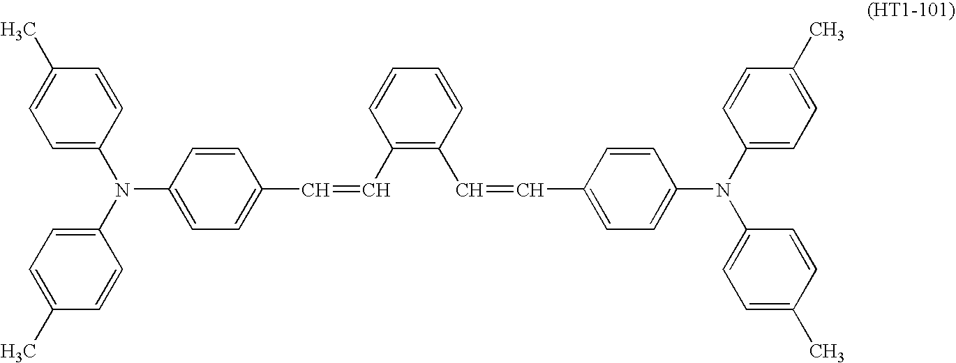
C1=C(N(C2=CC=C(C)C=C2)C2=CC=C(C=CC3=C(C=CC4=CC=C(N(C5=CC=C(C)C=C5)C5=CC=C(C)C=C5)C=C4)C=CC=C3)C=C2)C=CC(C)=C1
